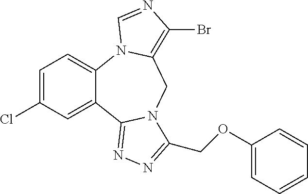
C12=CC=C(Cl)C=C1C1=NN=C(COC3=CC=CC=C3)N1CC1=C(Br)N=CN21
